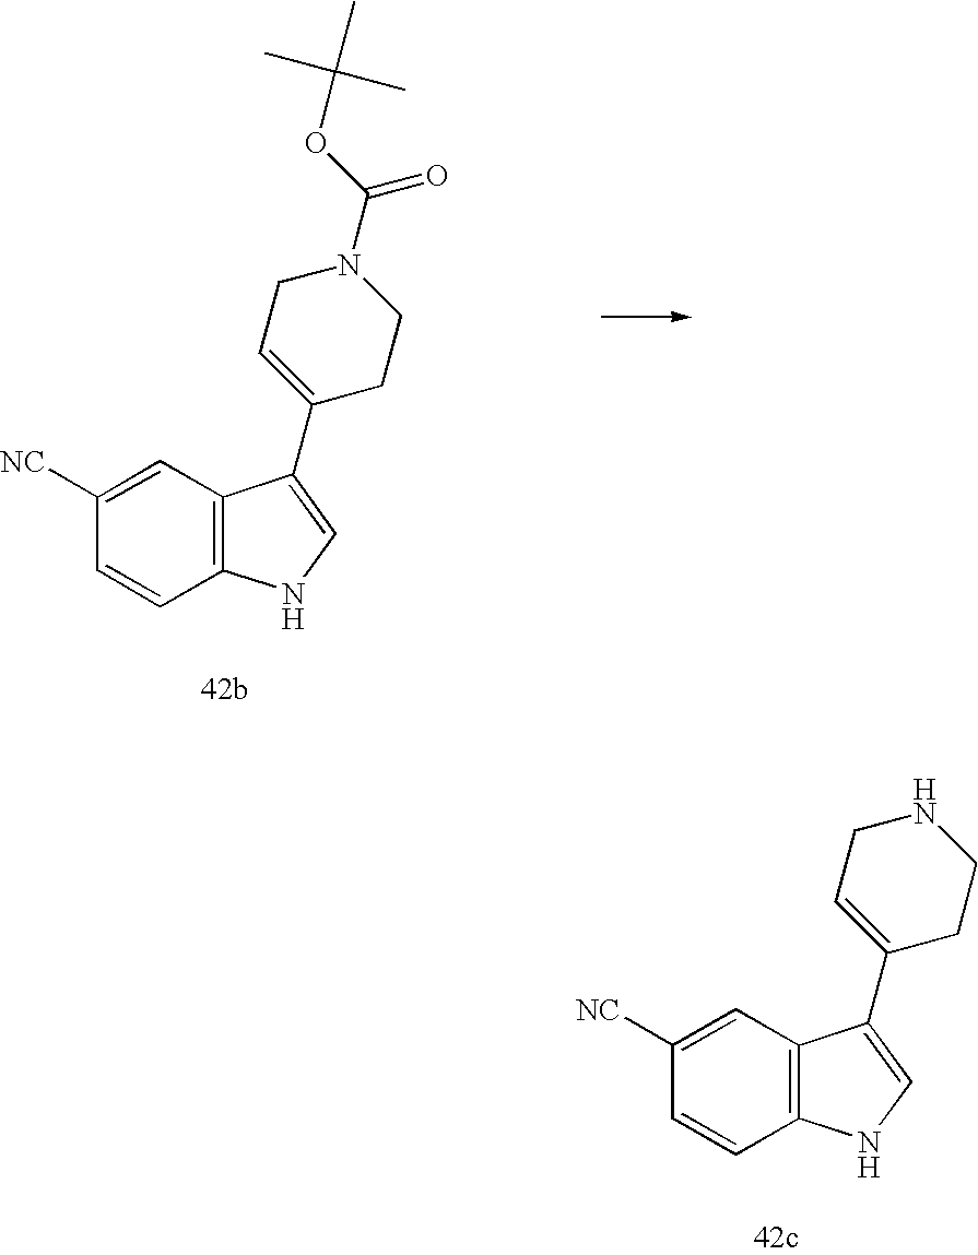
C12=C(C=C([NC])C=C1)C(C1=CCN(C(OC(C)(C)C)=O)CC1)=CN2.C12=C(C=C([NC])C=C1)C(C1=CCNCC1)=CN2
